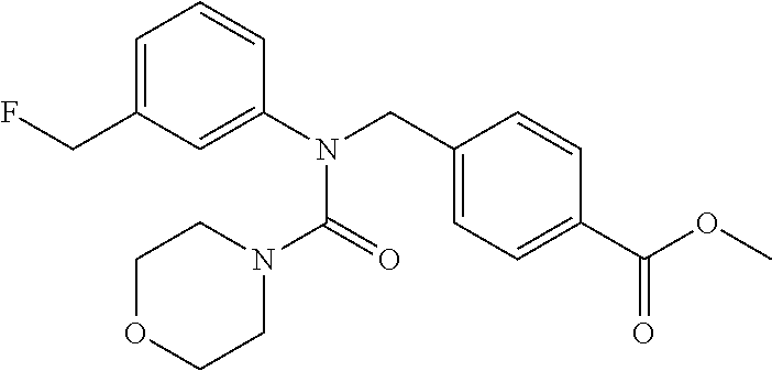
C1=C(CF)C=C(N(CC2=CC=C(C(OC)=O)C=C2)C(=O)N2CCOCC2)C=C1
